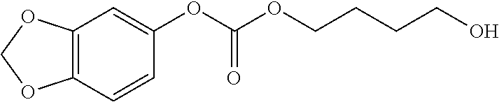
C12=C(C=CC(OC(OCCCCO)=O)=C1)OCO2
